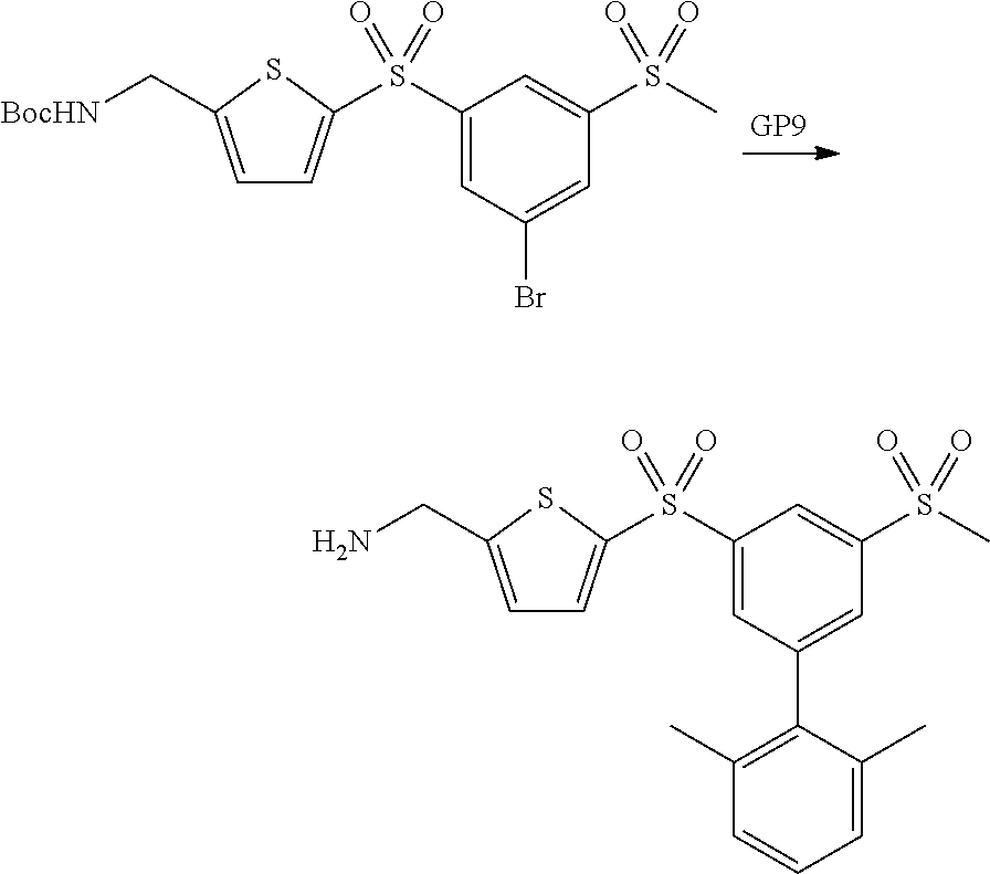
C1=C(C[BocHN])SC(S(C2=CC(Br)=CC(S(=O)(=O)C)=C2)(=O)=O)=C1.C1=C(CN)SC(S(C2=CC(C3=C(C)C=CC=C3C)=CC(S(C)(=O)=O)=C2)(=O)=O)=C1
